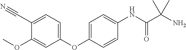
C1(OC2=CC=C(NC(C(N)(C)C)=O)C=C2)=CC=C(C#N)C(OC)=C1
